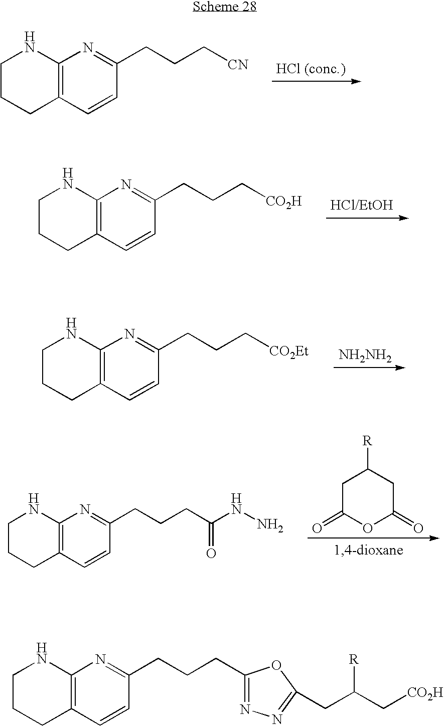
C1CCC2=C(N1)N=C(CCC[CN])C=C2.C1CCC2=C(N1)N=C(CCC[CO2H])C=C2.C1CCC2=C(N1)N=C(CCC[CO2Et])C=C2.[NH2NH2].C1CCC2=C(N1)N=C(CCCC(=O)NN)C=C2.C1C(=O)OC(=O)CC1[R].C1CCC2=C(N1)N=C(CCCC1=NN=C(CC(C[CO2H])[R])O1)C=C2
